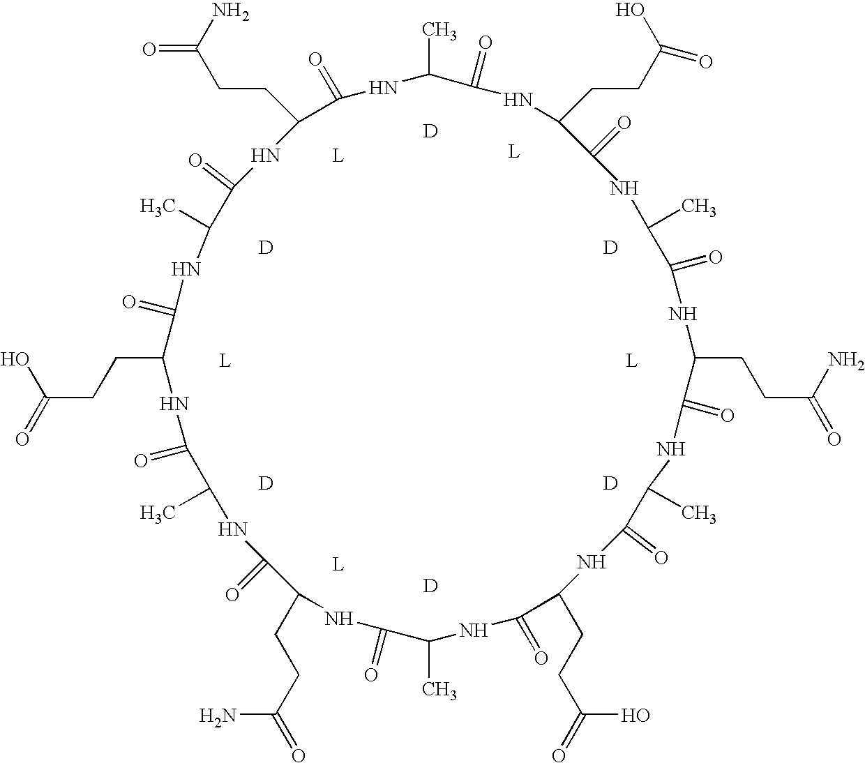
C(CC(=O)O)C1C(=O)NC(C)C(=O)NC(CCC(N)=O)C(=O)NC(C)C(=O)NC(CCC(O)=O)C(=O)NC(C)C(=O)NC(CCC(=O)N)C(=O)NC(C)C(=O)NC(CCC(O)=O)C(=O)NC(C)C(=O)NC(CCC(N)=O)C(=O)NC(C)C(=O)N1.[D].[D].[D].[D].[D].[D]
